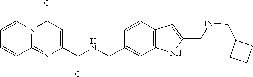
C1=CN2C(=NC(C(NCC3=CC4=C(C=C3)C=C(CNCC3CCC3)N4)=O)=CC2=O)C=C1
